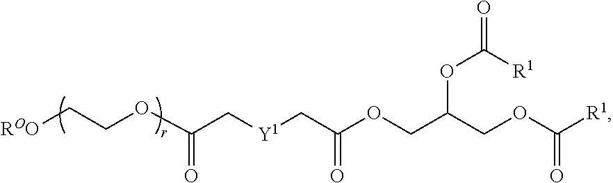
C(OCC[ROO])(C[Y1]CC(OCC(COC([R1])=O)OC(=O)[R1])=O)=O
